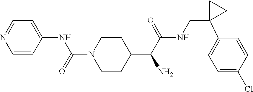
C1=CC(NC(N2CCC(C(C(NCC3(C4=CC=C(Cl)C=C4)CC3)=O)N)CC2)=O)=CC=N1
